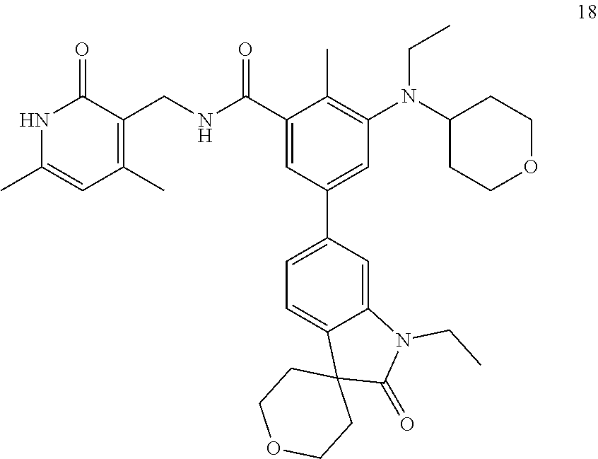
N(CC)(C1=C(C)C(C(NCC2=C(C)C=C(C)NC2=O)=O)=CC(C2=CC=C3C(=C2)N(CC)C(=O)C32CCOCC2)=C1)C1CCOCC1
